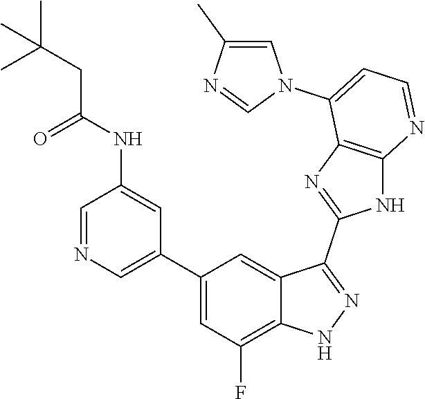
C1=NC=C(C2=CC(F)=C3C(=C2)C(C2=NC4=C(N2)N=CC=C4N2C=C(C)N=C2)=NN3)C=C1NC(CC(C)(C)C)=O
